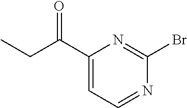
BrC1=NC(C(CC)=O)=CC=N1
